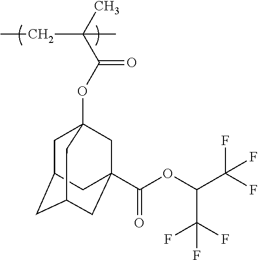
C1C2CC3CC(C(OC(C(F)(F)F)C(F)(F)F)=O)(CC1(OC(C(C)(CC)C)=O)C3)C2
